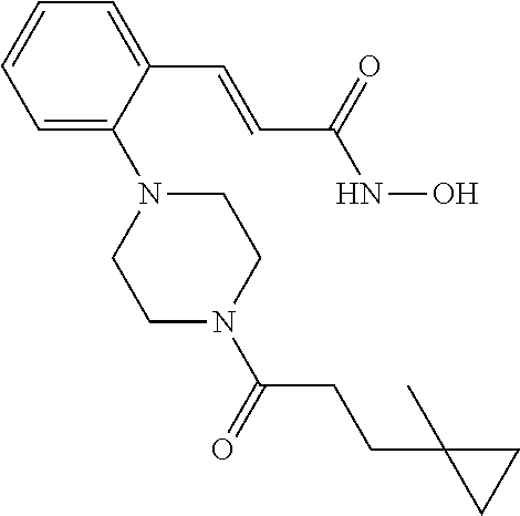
C1=CC=C(N2CCN(C(=O)CCC3(C)CC3)CC2)C(C=CC(NO)=O)=C1
